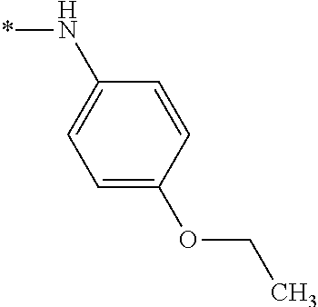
C1=C(OCC)C=CC(N*)=C1
